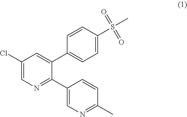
C1(Cl)=CN=C(C2=CN=C(C)C=C2)C(C2=CC=C(S(C)(=O)=O)C=C2)=C1
